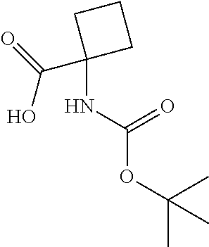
CC(OC(NC1(C(O)=O)CCC1)=O)(C)C
